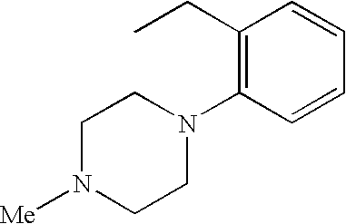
C1(CC)=C(N2CCN([Me])CC2)C=CC=C1
